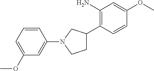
C1(N)=C(C2CCN(C3=CC(OC)=CC=C3)C2)C=CC(OC)=C1
